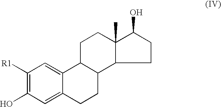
C1([R1])=C(O)C=C2C(=C1)C1C(CC2)C2C(C)(CC1)C(O)CC2
